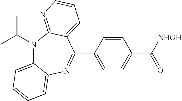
C1(C2=NC3=CC=CC=C3N(C(C)C)C3=NC=CC=C23)=CC=C(C([NHOH])=O)C=C1
